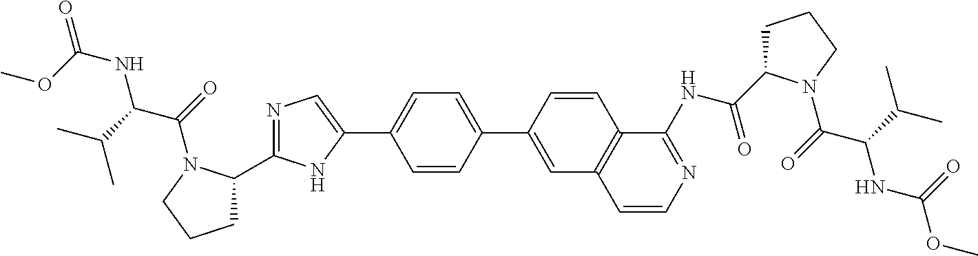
COC(=O)NC(C(C)C)C(=O)N1C(C2=NC=C(C3=CC=C(C4=CC5=C(C=C4)C(NC(=O)C4CCCN4C(C(NC(=O)OC)C(C)C)=O)=NC=C5)C=C3)N2)CCC1
